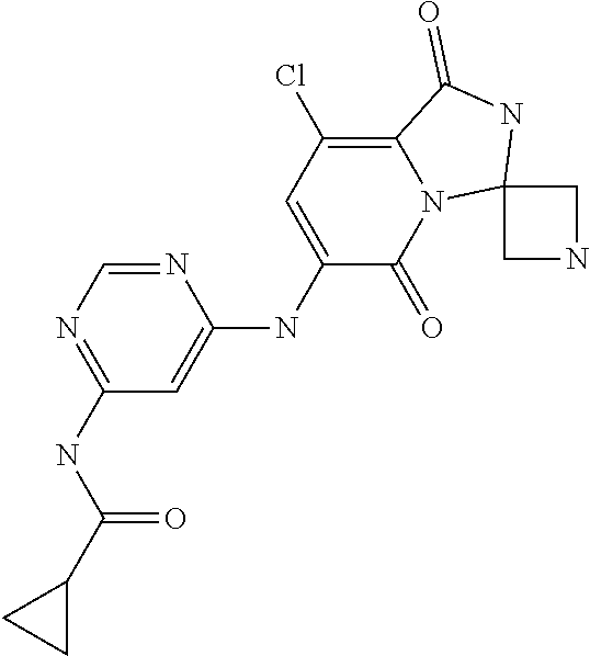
C1(NC(C2CC2)=O)=NC=NC(NC2=CC(Cl)=C3N(C2=O)C2(NC3=O)CNC2)=C1
